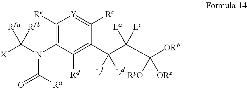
C(N(C1=C([Re])[Y]=C([Rc])C(C(C(C([ORb])([RyO])[ORz])([La])[Lc])([Lb])[Ld])=C1[Rd])C(=O)[Ra])([Rfa])([Rfb])[X]
